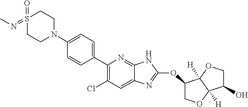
C1(C2=CC=C(N3CCS(=O)(=NC)CC3)C=C2)=C(Cl)C=C2C(=N1)NC(OC1C3([H])C([H])(OC1)C(O)CO3)=N2
